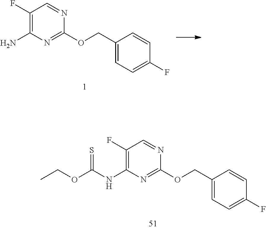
C1(F)=C(N)N=C(OCC2=CC=C(F)C=C2)N=C1.C1(F)=C(NC(OCC)=S)N=C(OCC2=CC=C(F)C=C2)N=C1
